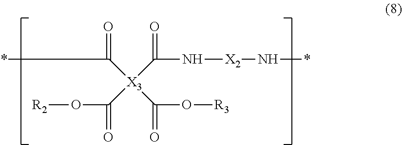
C([X3](C(=O)O[R2])(C(=O)O[R3])C(=O)N[X2]N*)(*)=O
